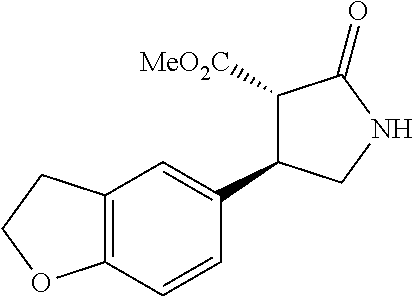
C12=C(C=CC(C3C([MeO2C])C(=O)NC3)=C1)OCC2
